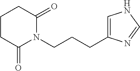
C(CN1C(=O)CCCC1=O)CC1=CNC=N1
